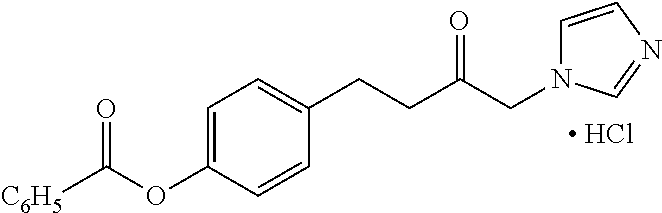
C1=C(OC([C6H5])=O)C=CC(CCC(CN2C=CN=C2)=O)=C1.[ HCl]
